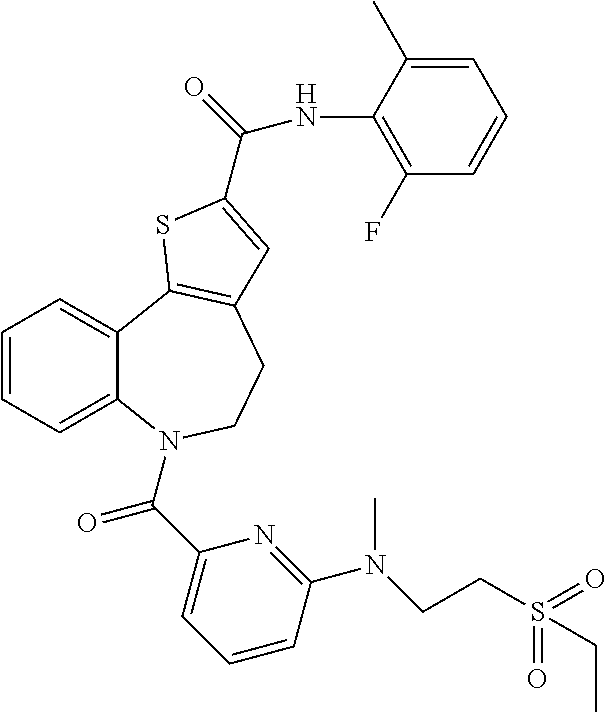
C1=CC=C2C(=C1)C1=C(CCN2C(C2=CC=CC(N(CCS(=O)(=O)CC)C)=N2)=O)C=C(C(NC2=C(F)C=CC=C2C)=O)S1
